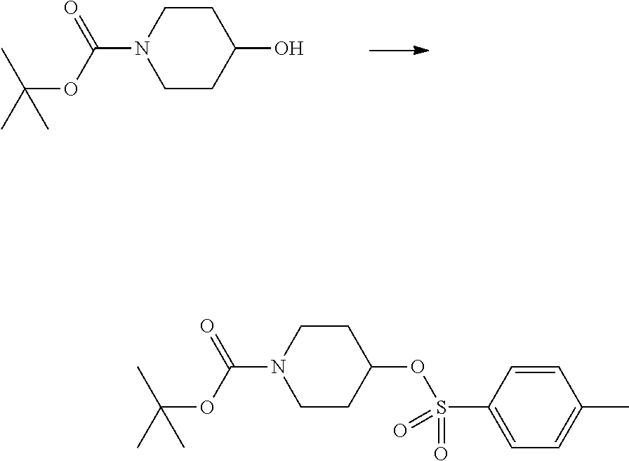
C1CC(O)CCN1C(OC(C)(C)C)=O.C1CC(OS(C2=CC=C(C)C=C2)(=O)=O)CCN1C(OC(C)(C)C)=O
